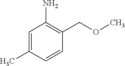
C1=C(C)C=CC(COC)=C1N
